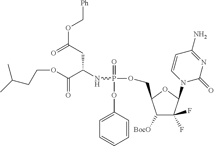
C1([BocO])C(F)(F)C(N2C(=O)N=C(N)C=C2)OC1COP(=O)(OC1=CC=CC=C1)NC(C(=O)OCCC(C)C)CC(OC[Ph])=O
